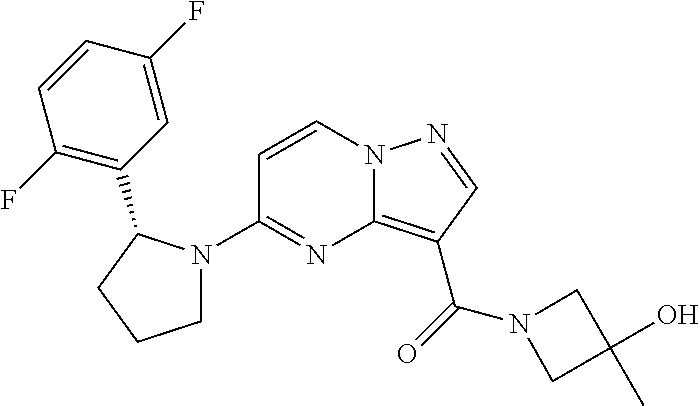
C12=C(C(=O)N3CC(O)(C)C3)C=NN1C=CC(N1CCCC1C1=C(F)C=CC(F)=C1)=N2
